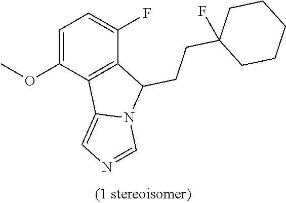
C1=C(OC)C2=C(C(F)=C1)C(CCC1(F)CCCCC1)N1C2=CN=C1
